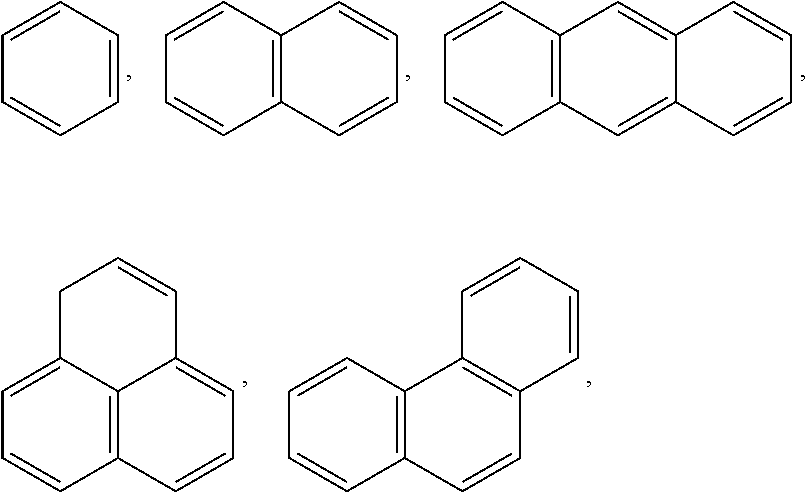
C1=CC2=C(C=C1)C=C1C(=C2)C=CC=C1.C1=CC=CC=C1.C1=CC2=C(C=C1)C=CC=C2.C1=CC2=C3C(=C1)CC=CC3=CC=C2.C1=CC2=C(C=C1)C1=C(C=C2)C=CC=C1
